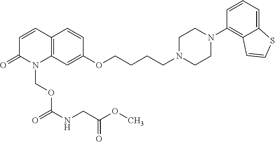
N1(CCCCOC2=CC3=C(C=C2)C=CC(=O)N3COC(=O)NCC(OC)=O)CCN(C2=C3C(=CC=C2)SC=C3)CC1
